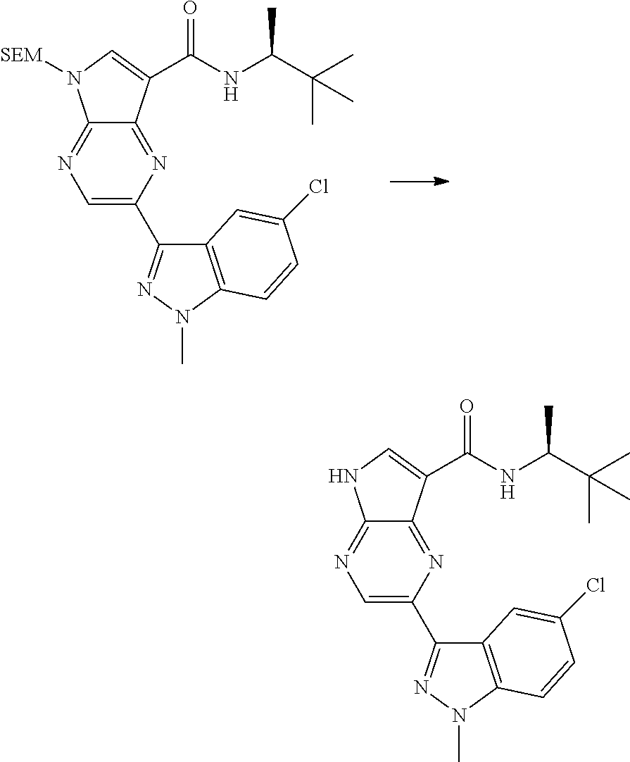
C1(C2=NN(C)C3=C2C=C(Cl)C=C3)=CN=C2C(=N1)C(C(NC(C(C)(C)C)C)=O)=CN2[SEM].C1(C2=NN(C)C3=C2C=C(Cl)C=C3)=CN=C2C(=N1)C(C(NC(C(C)(C)C)C)=O)=CN2
